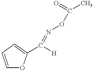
C1=CC=C(C([H])=NOC(=O)C)O1
